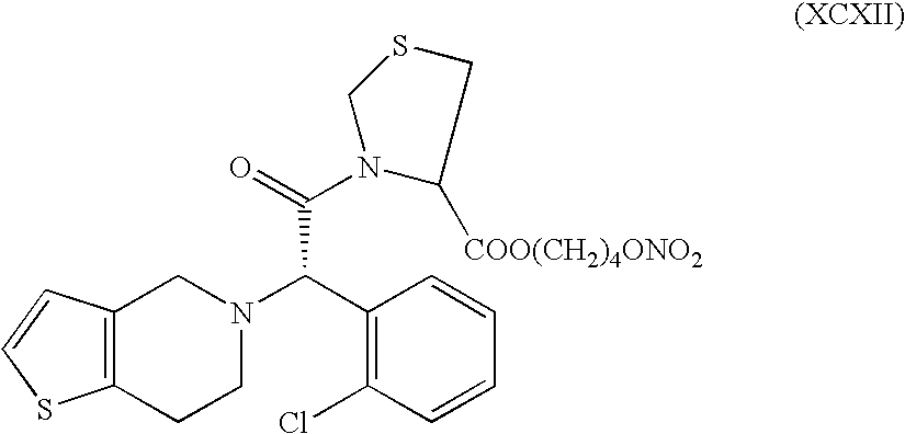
C12=C(CCN(C(C3=C(Cl)C=CC=C3)C(=O)N3CSCC3[COO(CH2)4ONO2])C1)SC=C2
